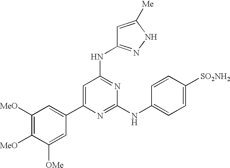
C1([MeO])=C([MeO])C([OMe])=CC(C2=CC(NC3=NNC([Me])=C3)=NC(NC3=CC=C([SO2NH2])C=C3)=N2)=C1
